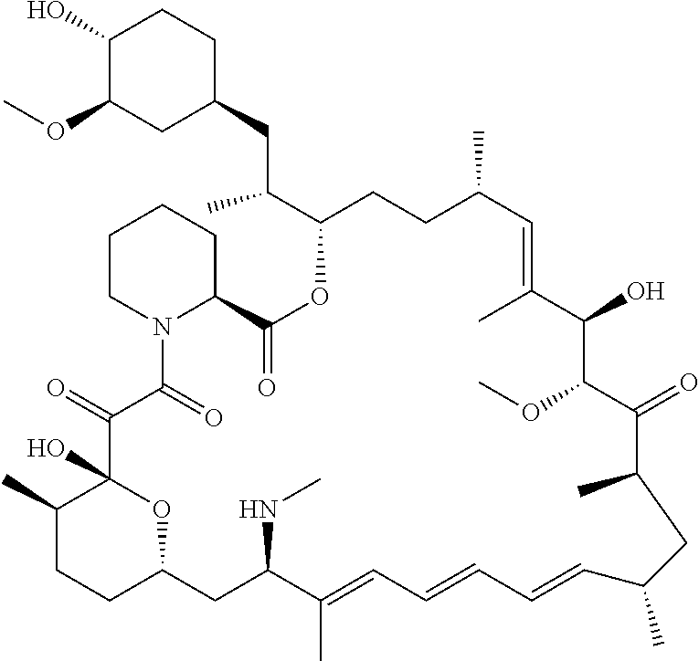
C1(C)CCC2OC1(O)C(=O)C(=O)N1C(CCCC1)C(=O)OC(C(CC1CCC(O)C(OC)C1)C)CCC(C)C=C(C)C(O)C(OC)C(=O)C(C)CC(C)C=CC=CC=C(C)C(NC)C2
